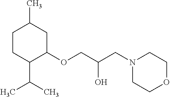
C1CC(C(C)C)C(OCC(O)CN2CCOCC2)CC1C
